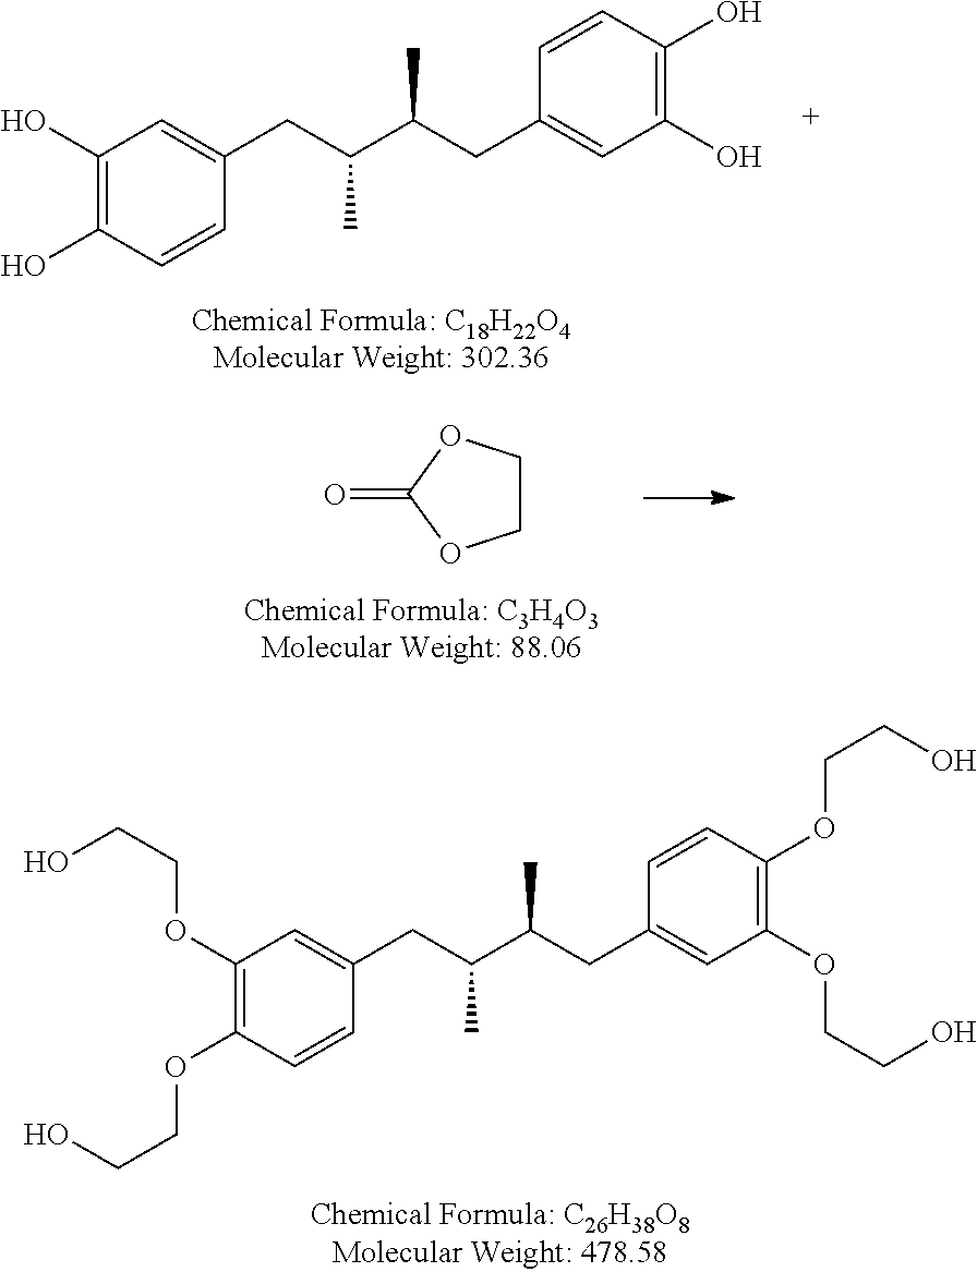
C1(O)=C(O)C=CC(CC(C(CC2=CC(O)=C(O)C=C2)C)C)=C1.C1(OCCO)=C(OCCO)C=CC(CC(C(CC2=CC(OCCO)=C(OCCO)C=C2)C)C)=C1.C1COC(=O)O1
